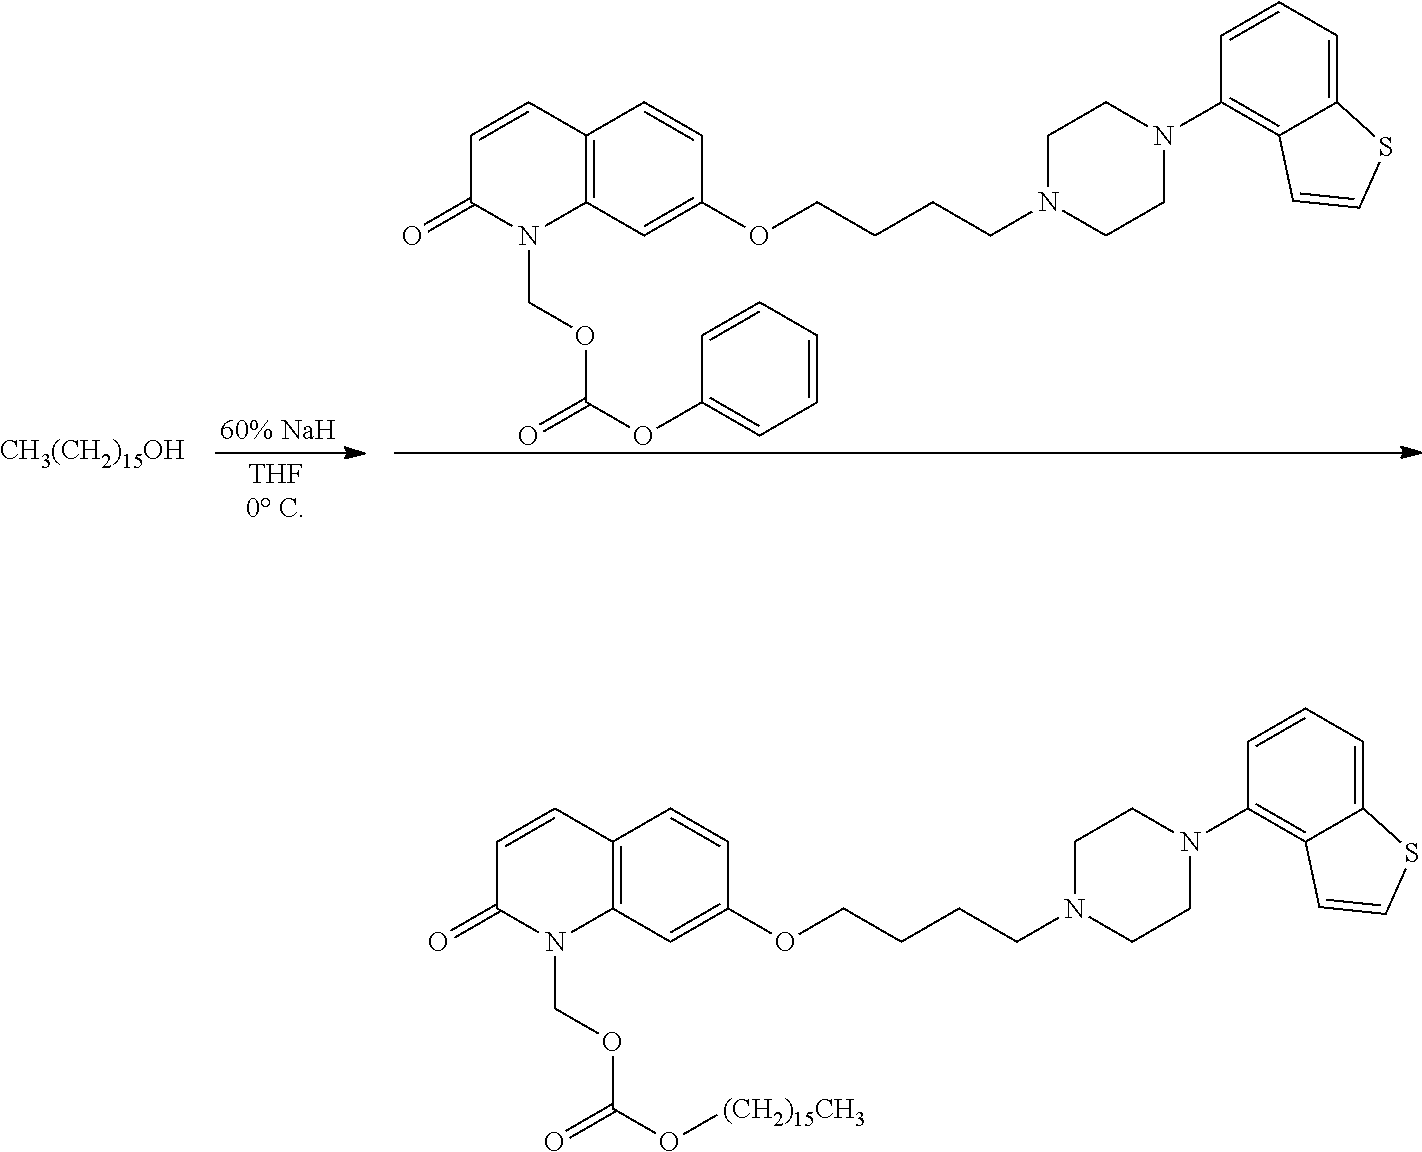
C12=C(C=C(OCCCCN3CCN(C4=C5C(=CC=C4)SC=C5)CC3)C=C1)N(COC(OC1=CC=CC=C1)=O)C(=O)C=C2.[CH3(CH2)15OH].C12=C(C=C(OCCCCN3CCN(C4=C5C(=CC=C4)SC=C5)CC3)C=C1)N(COC(O[(CH2)15CH3])=O)C(=O)C=C2
